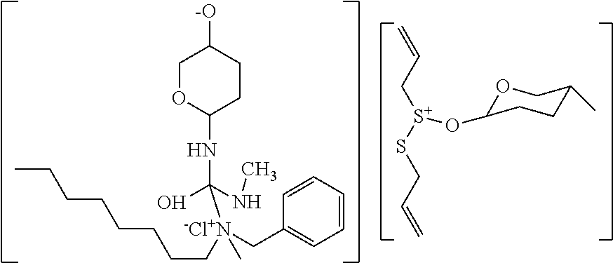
C=CC[S+](SCC=C)OC1OCC(C)CC1.C1OC(NC(O)(NC)[-Cl+N](CC2=CC=CC=C2)(CCCCCCCC)C)CCC1[-O]
